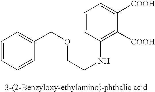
C1=CC=CC(COCCNC2=C([COOH])C([COOH])=CC=C2)=C1
